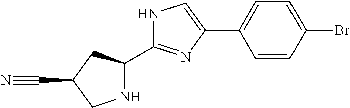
C1(C2=CC=C(Br)C=C2)=CNC(C2NCC(C#N)C2)=N1
